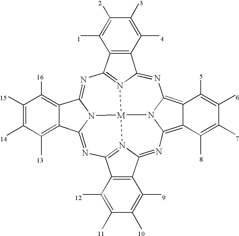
N1=C2N3=C(N=C4N5C(=NC6=N7C(=NC8=C9C(=C1N8[M]753)C([5])=C([6])C([7])=C9[8])C1=C6C([12])=C([11])C([10])=C1[9])C1=C([13])C([14])=C([15])C([16])=C41)C1=C2C([4])=C([3])C([2])=C1[1]
